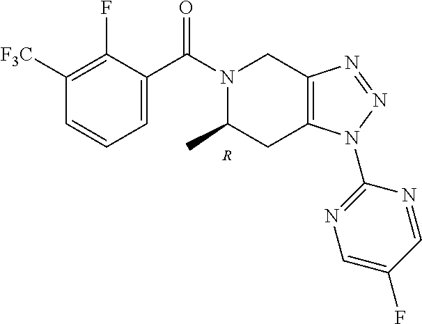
C1=C(C(N2C(C)CC3=C(C2)N=NN3C2=NC=C(F)C=N2)=O)C(F)=C([F3C])C=C1.[R]
